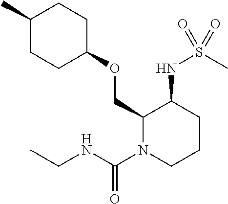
C1(COC2CCC(C)CC2)N(C(NCC)=O)CCCC1NS(C)(=O)=O
